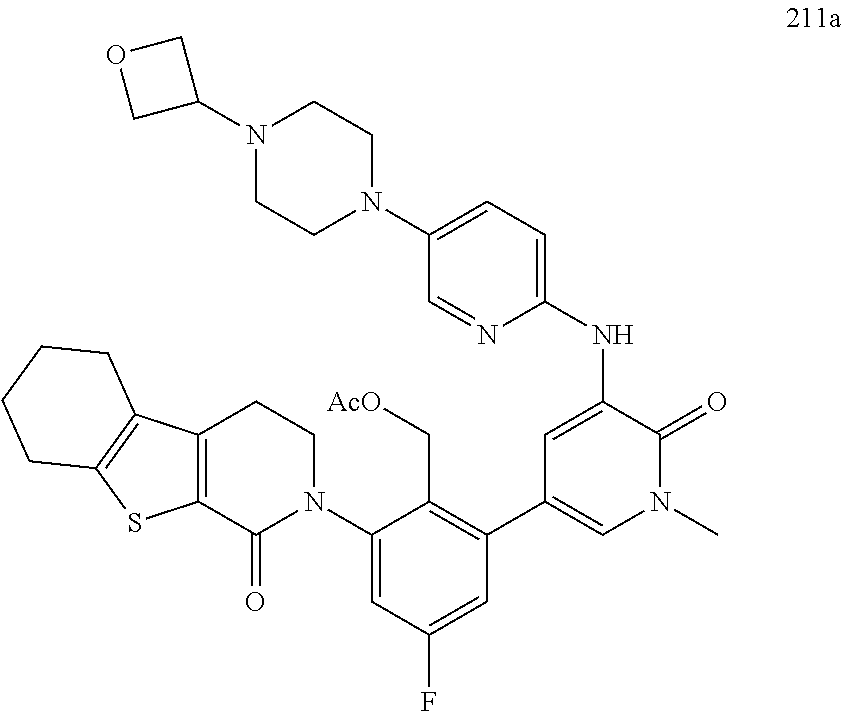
C12=C(C(=O)N(C3=CC(F)=CC(C4=CN(C)C(=O)C(NC5=CC=C(N6CCN(C7COC7)CC6)C=N5)=C4)=C3C[AcO])CC1)SC1=C2CCCC1
